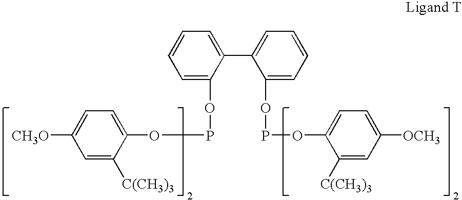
C1([CH3O])=CC=C(OPOC2=CC=CC=C2C2=CC=CC=C2OPOC2=CC=C([OCH3])C=C2[C(CH3)3])C([C(CH3)3])=C1
